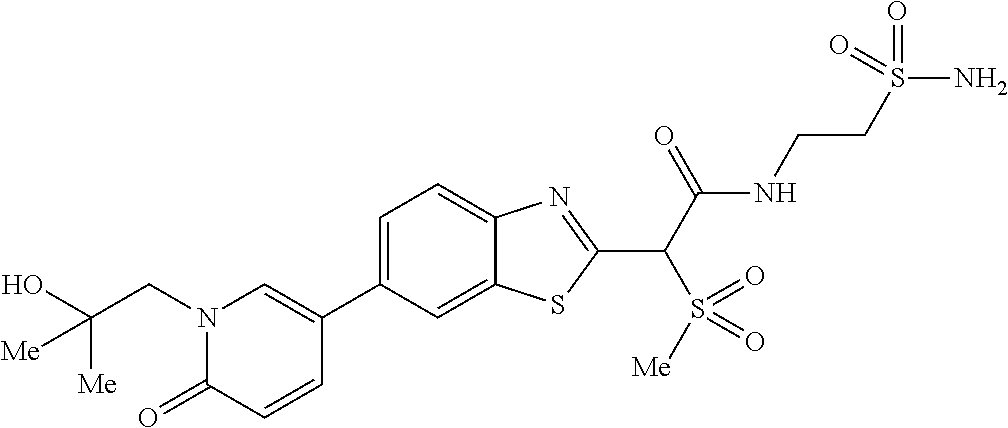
C1=C(C2=CN(CC(O)([Me])[Me])C(=O)C=C2)C=C2C(=C1)N=C(C(C(NCCS(N)(=O)=O)=O)S([Me])(=O)=O)S2
